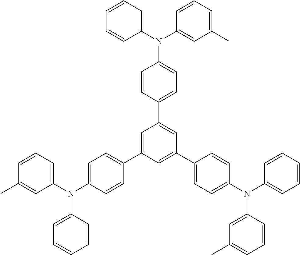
C1(N(C2=CC(C)=CC=C2)C2=CC=C(C3=CC(C4=CC=C(N(C5=CC=CC=C5)C5=CC(C)=CC=C5)C=C4)=CC(C4=CC=C(N(C5=CC=CC(C)=C5)C5=CC=CC=C5)C=C4)=C3)C=C2)=CC=CC=C1
